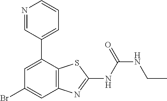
N1=CC(C2=CC(Br)=CC3=C2SC(NC(NCC)=O)=N3)=CC=C1
